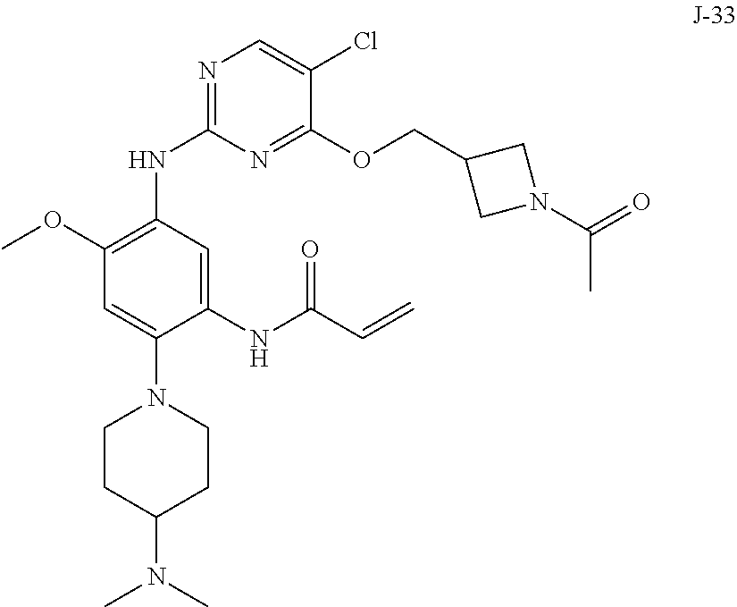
C1CC(N(C)C)CCN1C1=CC(OC)=C(NC2=NC=C(Cl)C(OCC3CN(C(=O)C)C3)=N2)C=C1NC(C=C)=O
